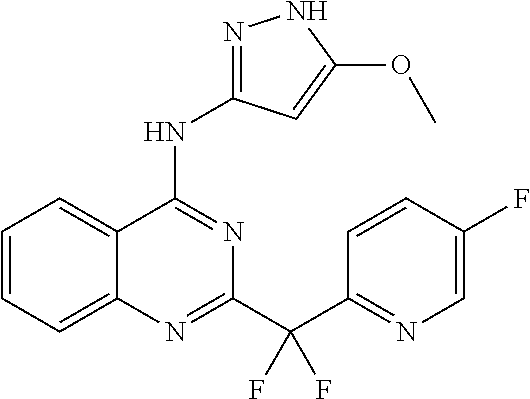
C1=CC=C2C(=C1)C(NC1=NNC(OC)=C1)=NC(C(C1=NC=C(F)C=C1)(F)F)=N2
